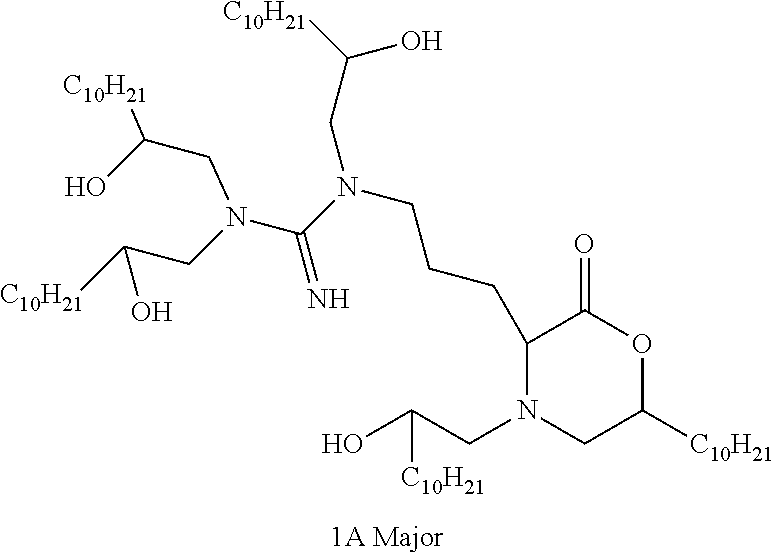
C1(CCCN(CC([C10H21])O)C(N(CC([C10H21])O)CC(O)[C10H21])=N)N(CC(O)[C10H21])CC([C10H21])OC1=O
